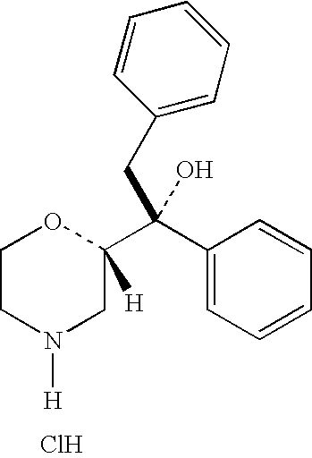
C1CN([H])CC(C(CC2=CC=CC=C2)(C2=CC=CC=C2)O)([H])O1.Cl
